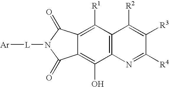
C1(=O)N([L][Ar])C(=O)C2=C(O)C3=C(C([R1])=C12)C([R2])=C([R3])C([R4])=N3
